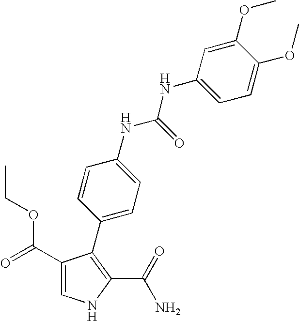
C1(C(=O)OCC)=CNC(C(=O)N)=C1C1=CC=C(NC(NC2=CC=C(OC)C(OC)=C2)=O)C=C1
